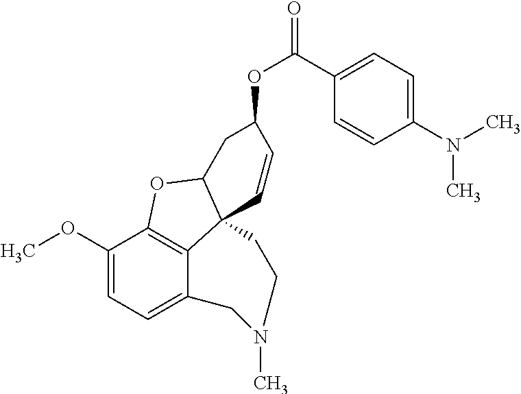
C1(OC)=CC=C2C3=C1OC1C3(C=CC(OC(=O)C3=CC=C(N(C)C)C=C3)C1)CCN(C)C2
